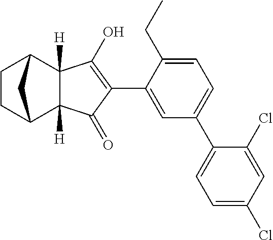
C1=C(C2=C(O)C3([H])C([H])(C2=O)C2CCC3C2)C(CC)=CC=C1C1=CC=C(Cl)C=C1Cl
